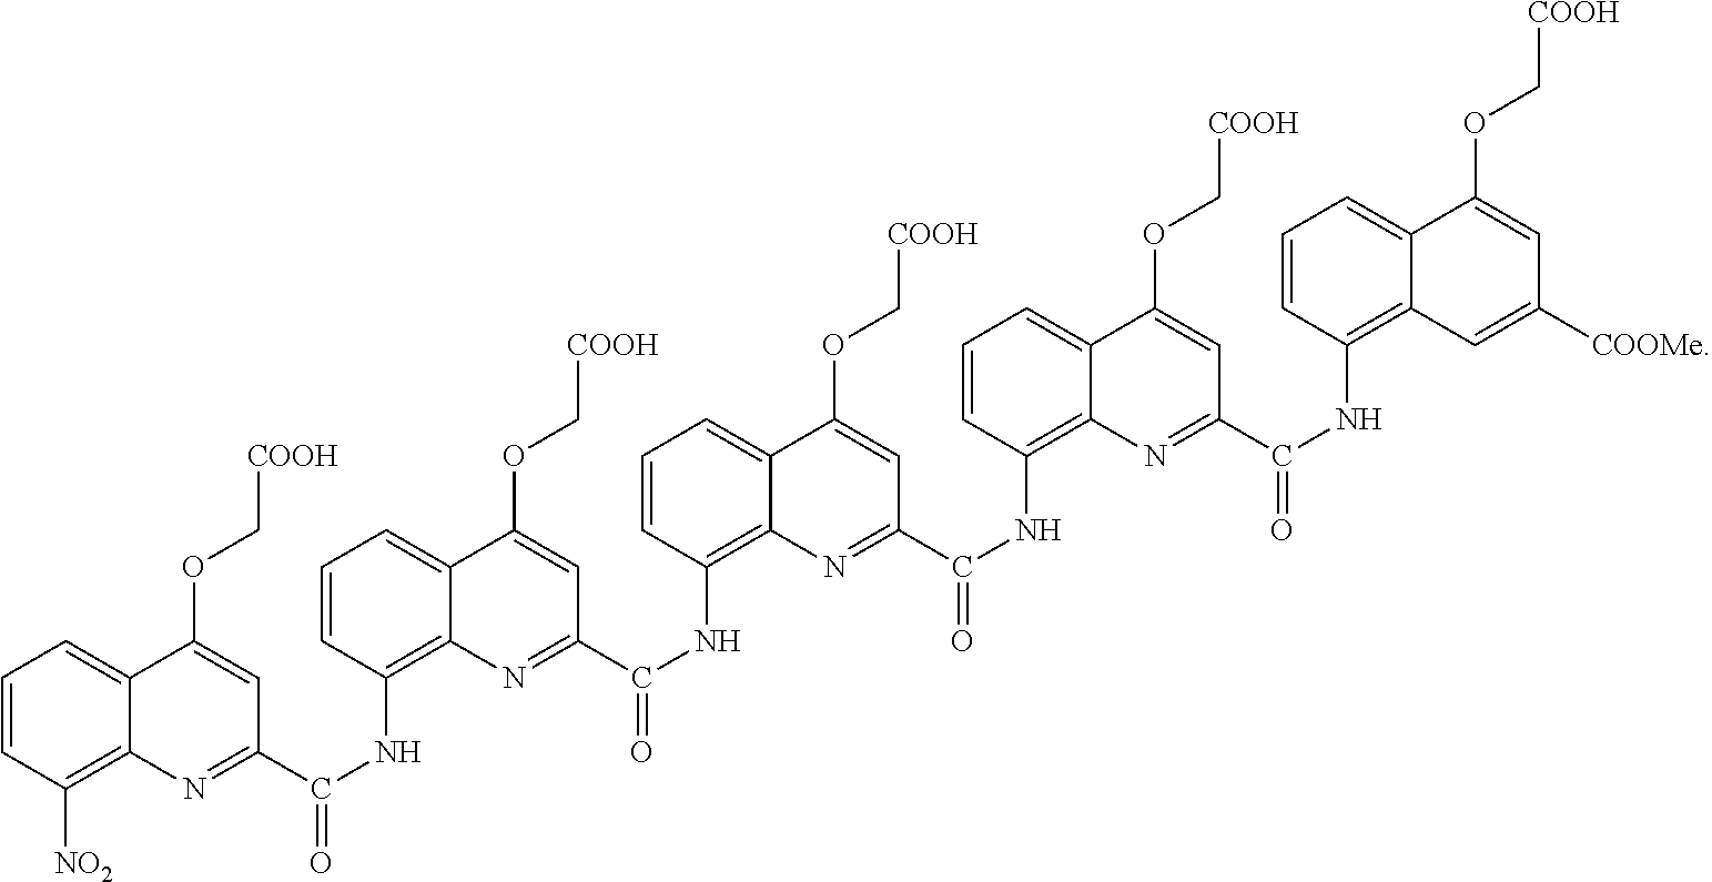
C1=CC([NO2])=C2C(=C1)C(OC[COOH])=CC(C(NC1=C3C(=CC=C1)C(OC[COOH])=CC(C(NC1=C4C(=CC=C1)C(OC[COOH])=CC(C(NC1=C5C(=CC=C1)C(OC[COOH])=CC(C(NC1=C6C(=CC=C1)C(OC[COOH])=CC([COOMe])=C6)=O)=N5)=O)=N4)=O)=N3)=O)=N2
